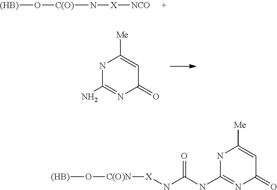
[(HB)]O[C(O)]N[X][NCO].N1C(N)=NC(=O)C=C1[Me].N1C(NC(N[X][C(O)N]O[(HB)])=O)=NC(=O)C=C1[Me]
